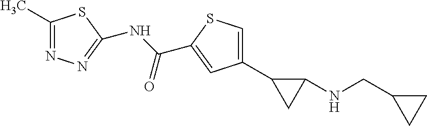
C1(C)=NN=C(NC(=O)C2=CC(C3CC3NCC3CC3)=CS2)S1
